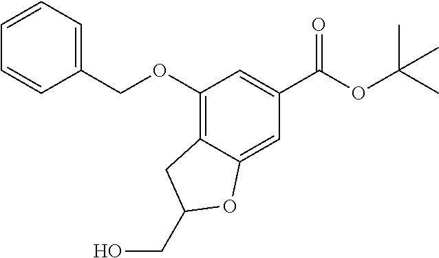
C1(OCC2=CC=CC=C2)=C2C(=CC(C(OC(C)(C)C)=O)=C1)OC(CO)C2
